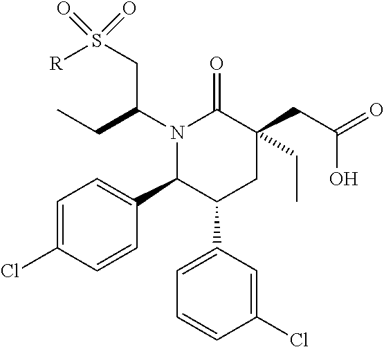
N1(C(CC)CS([R])(=O)=O)C(C2=CC=C(Cl)C=C2)C(C2=CC=CC(Cl)=C2)CC(CC(=O)O)(CC)C1=O
